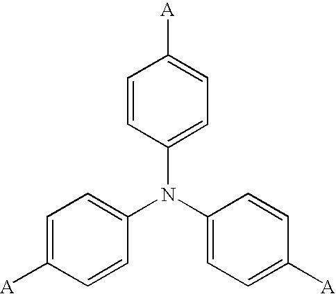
[A]C1=CC=C(N(C2=CC=C([A])C=C2)C2=CC=C([A])C=C2)C=C1
